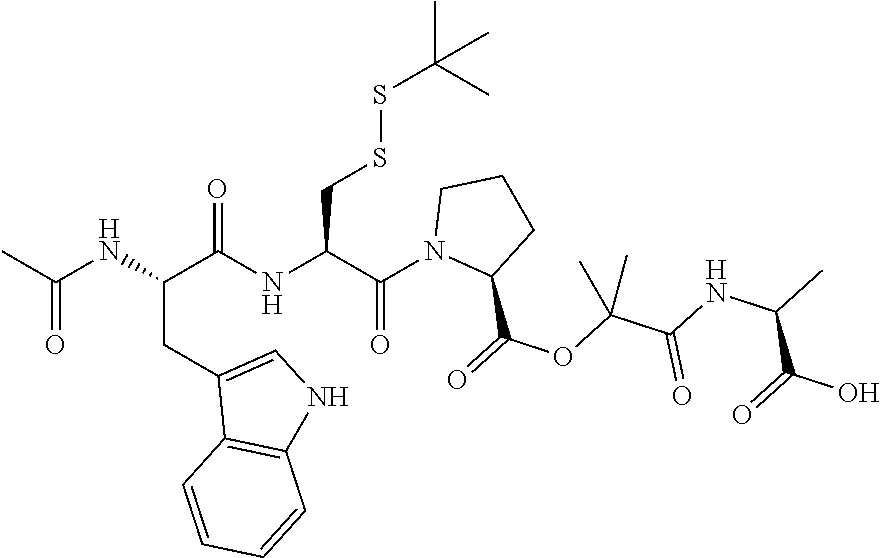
N(C(C(NC(C(N1C(C(=O)OC(C(=O)NC(C(=O)O)C)(C)C)CCC1)=O)CSSC(C)(C)C)=O)CC1=CNC2=C1C=CC=C2)C(C)=O
